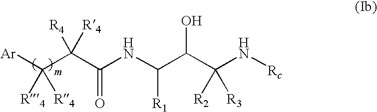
[Ar]C(C(C(NC(C(C(N[Rc])([R2])[R3])O)[R1])=O)([R4])[R4])([R4])[R4]
